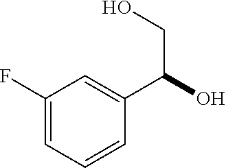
C1(F)=CC=CC(C(CO)O)=C1
